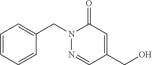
N1(CC2=CC=CC=C2)N=CC(CO)=CC1=O
